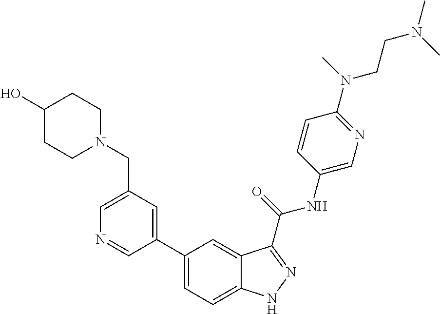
C1(CN2CCC(O)CC2)=CN=CC(C2=CC=C3C(=C2)C(C(NC2=CN=C(N(CCN(C)C)C)C=C2)=O)=NN3)=C1
